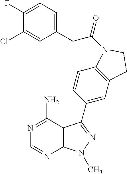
C1(CC(=O)N2C3=C(C=C(C4=NN(C)C5=C4C(N)=NC=N5)C=C3)CC2)=CC=C(F)C(Cl)=C1
